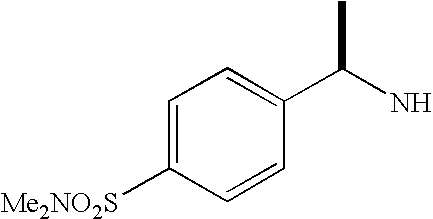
C1=C([Me2NO2S])C=CC(C(C)N)=C1
